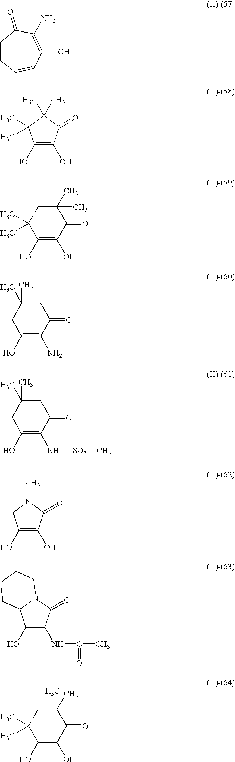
C1=CC=CC(O)=C(N)C1=O.C1(O)=C(O)C(=O)C(C)(C)C1(C)C.C1(O)=C(O)C(C)(C)CC(C)(C)C1=O.C1(N)=C(O)CC(C)(C)CC1=O.C1(N[SO2]C)=C(O)CC(C)(C)CC1=O.C1(O)=C(O)C(=O)N(C)C1.C1(O)=C(NC(C)=O)C(=O)N2C1CCCC2.C1(O)=C(O)C(C)(C)CC(C)(C)C1=O
